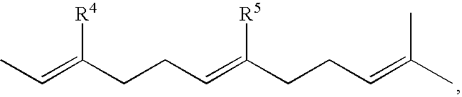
CC=C(CCC=C(CCC=C(C)C)[R5])[R4]
